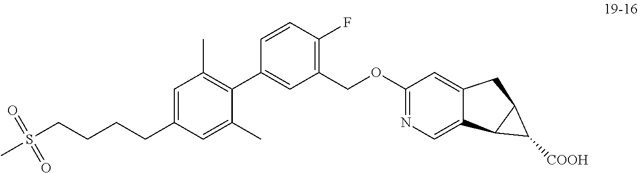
C1(CCCCS(C)(=O)=O)=CC(C)=C(C2=CC(COC3=NC=C4C(=C3)CC3C4C3[COOH])=C(F)C=C2)C(C)=C1
